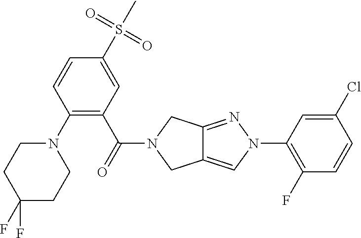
N1(C2=C(C(=O)N3CC4=CN(C5=C(F)C=CC(Cl)=C5)N=C4C3)C=C(S(C)(=O)=O)C=C2)CCC(F)(F)CC1
